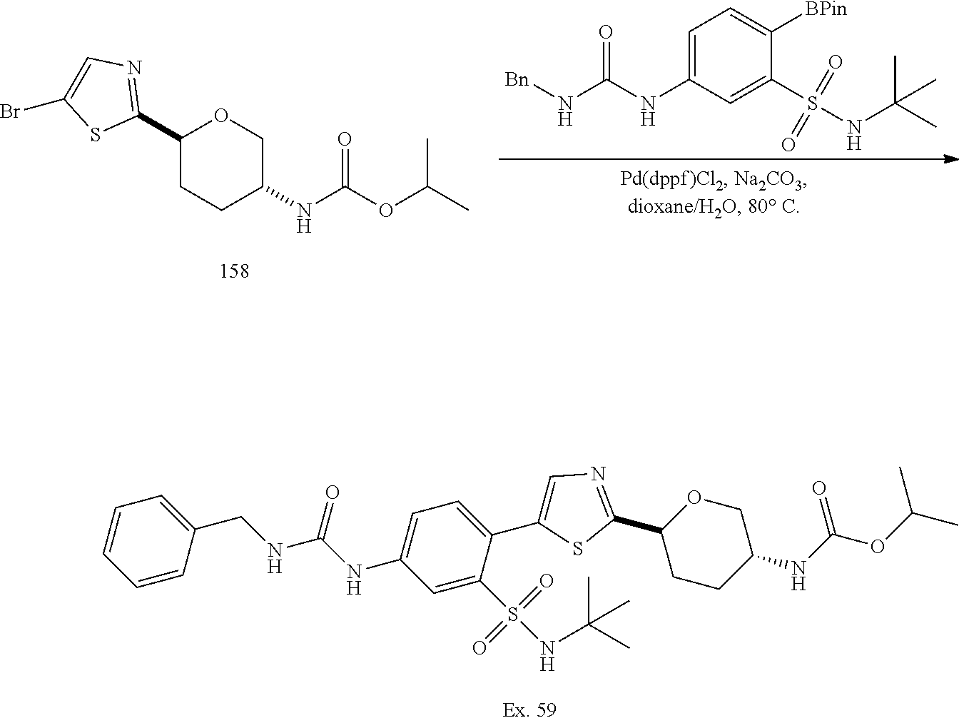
C1=C(NC(N[Bn])=O)C=C(S(NC(C)(C)C)(=O)=O)C([BPin])=C1.C1(C2=NC=C(Br)S2)CCC(NC(OC(C)C)=O)CO1.C1CC(NC(OC(C)C)=O)COC1C1=NC=C(C2=CC=C(NC(NCC3=CC=CC=C3)=O)C=C2S(NC(C)(C)C)(=O)=O)S1
